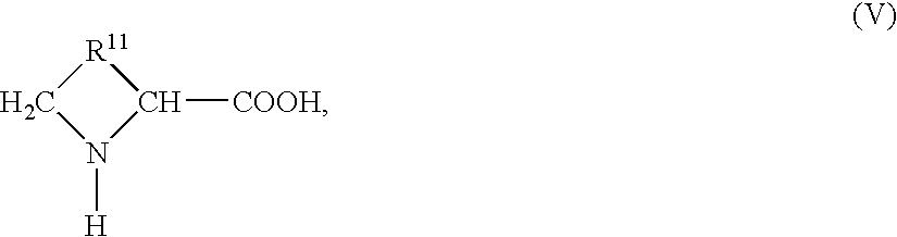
N1([H])C([COOH])[R11]C1
